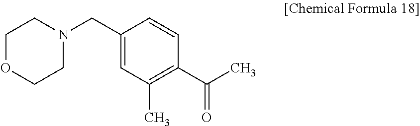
C1(CN2CCOCC2)=CC(C)=C(C(C)=O)C=C1
